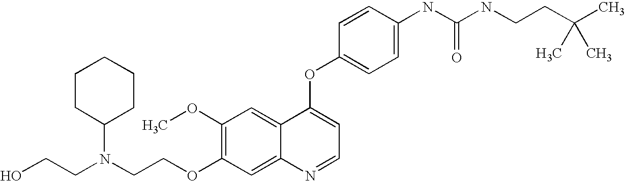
C1(OC)=C(OCCN(CCO)C2CCCCC2)C=C2C(=C1)C(OC1=CC=C(NC(NCCC(C)(C)C)=O)C=C1)=CC=N2
